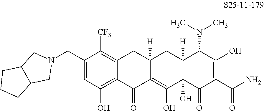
C1(CN2CC3C(C2)CCC3)=CC(O)=C2C(=C1[CF3])CC1([H])C(=C(O)C3(O)C([H])(C1)C(N(C)C)C(O)=C(C(N)=O)C3=O)C2=O
